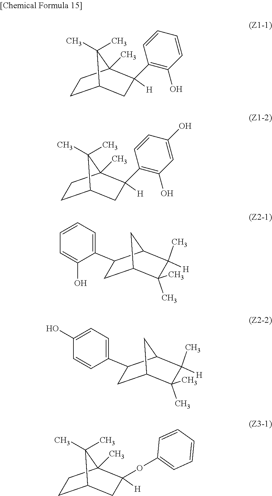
C1C2C(C)(C)C(C)(C1)C(C1=C(O)C=CC=C1)([H])C2.C1C2C(C)(C)C(C)(C1)C(C1=C(O)C=C(O)C=C1)([H])C2.C1C2CC(C1C1=CC=CC=C1O)C(C)([H])C2(C)C.C1C2CC(C1C1=CC=C(O)C=C1)C(C)([H])C2(C)C.C1C2C(C)(C)C(C)(C1)C([H])(OC1=CC=CC=C1)C2
